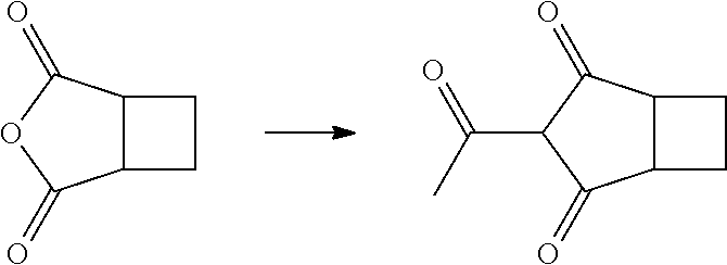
C12C(C(=O)OC1=O)CC2.C12C(C(=O)C(C(C)=O)C1=O)CC2
